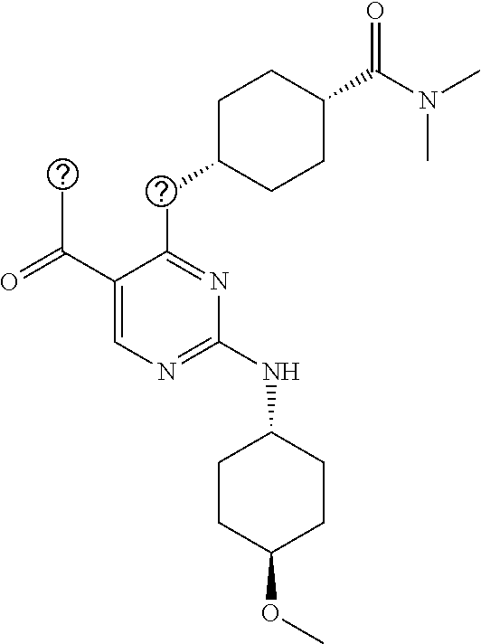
C1(C(=O)C)=CN=C(NC2CCC(OC)CC2)N=C1CC1CCC(C(N(C)C)=O)CC1
